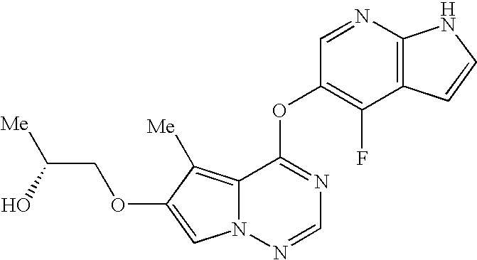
C1=NC2=C(C(F)=C1OC1=NC=NN3C1=C([Me])C(OCC([Me])O)=C3)C=CN2
